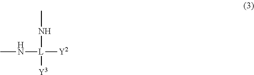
CN[L]([Y2])(NC)[Y3]
